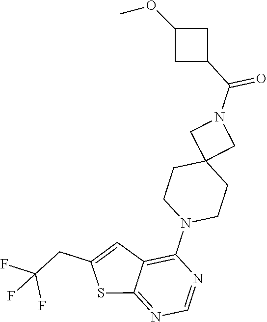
C12=NC=NC(N3CCC4(CC3)CN(C(C3CC(OC)C3)=O)C4)=C1C=C(CC(F)(F)F)S2
